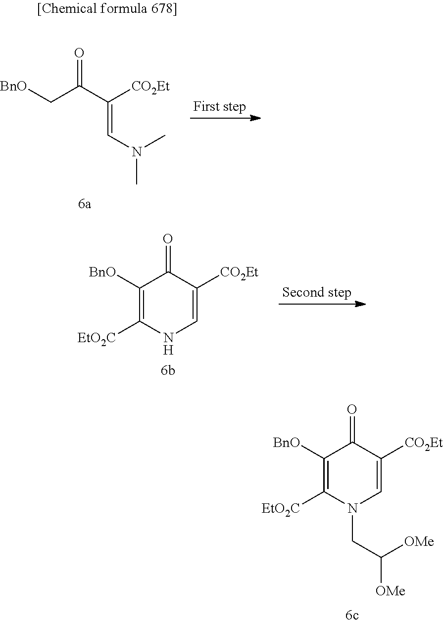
C1([BnO])=C([EtO2C])N(CC([OMe])[OMe])C=C([CO2Et])C1=O.C1([BnO])=C([EtO2C])NC=C([CO2Et])C1=O.C(=CN(C)C)([CO2Et])C(C[BnO])=O
